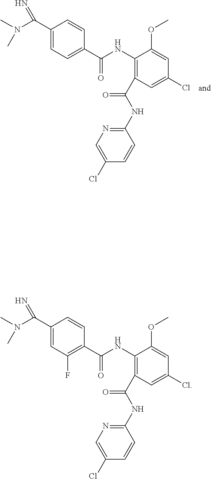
C1(C(N(C)C)=N)=CC=C(C(NC2=C(C(NC3=NC=C(Cl)C=C3)=O)C=C(Cl)C=C2OC)=O)C=C1.C1(C(N(C)C)=N)=CC(F)=C(C(NC2=C(C(NC3=NC=C(Cl)C=C3)=O)C=C(Cl)C=C2OC)=O)C=C1
